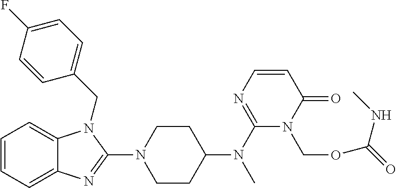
C1=CC=C2C(=C1)N(CC1=CC=C(F)C=C1)C(N1CCC(N(C3=NC=CC(=O)N3COC(=O)NC)C)CC1)=N2
